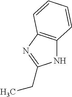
N1C2=C(N=C1CC)C=CC=C2
